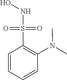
C1=CC=CC(N(C)C)=C1S(NO)(=O)=O
